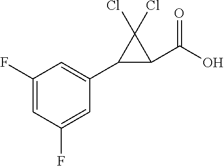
C1(F)=CC(F)=CC(C2C(C(O)=O)C2(Cl)Cl)=C1
